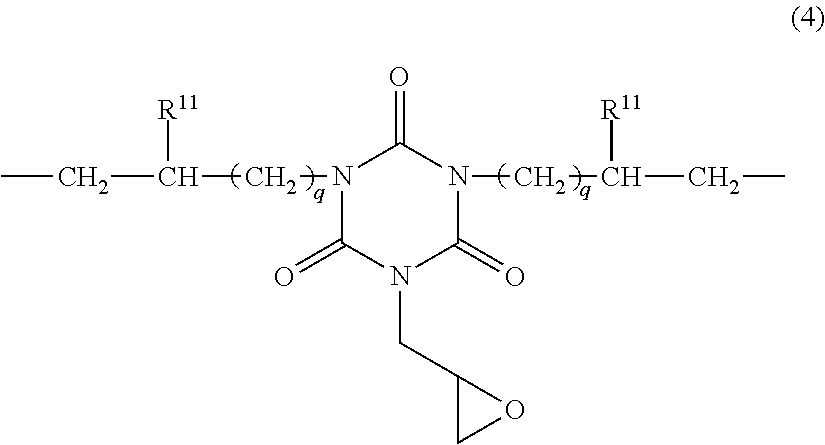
C(CN1C(=O)N(CC2CO2)C(=O)N(CC([R11])CC)C1=O)(CC)[R11]
